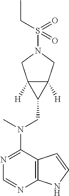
N1=C(N(CC2C3([H])C2([H])CN(S(CC)(=O)=O)C3)C)C2=C(N=C1)NC=C2
